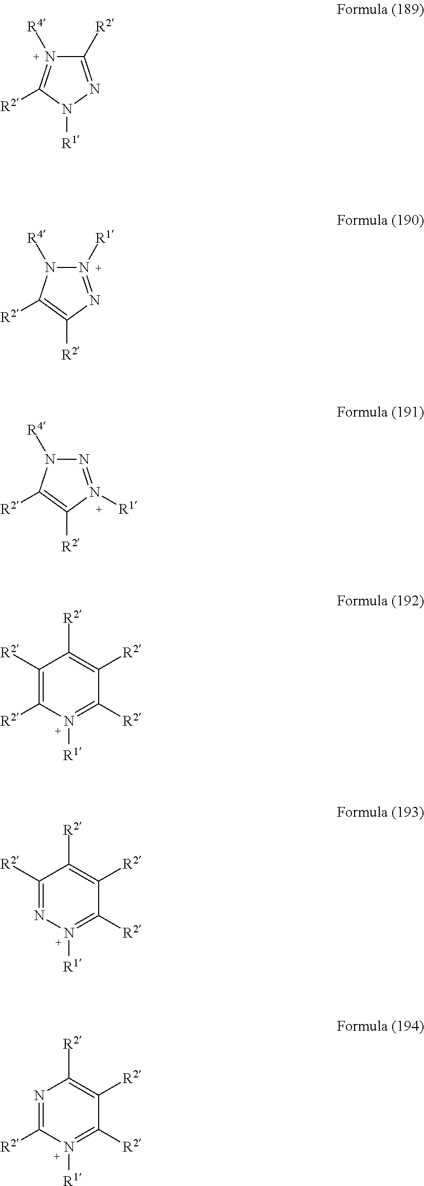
N1=C([R2])N([R1])=C([R2])C([R2])=C1[R2].C1([R2])=NN([R1])C([R2])=N1[R4].N1([R1])=NC([R2])=C([R2])N1[R4].N1=N([R1])C([R2])=C([R2])N1[R4].C1([R2])=C([R2])N([R1])=C([R2])C([R2])=C1[R2].C1([R2])=NN([R1])=C([R2])C([R2])=C1[R2]
